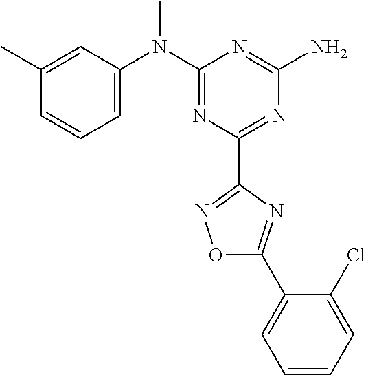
C1(C)=CC(N(C2=NC(C3=NOC(C4=CC=CC=C4Cl)=N3)=NC(N)=N2)C)=CC=C1
